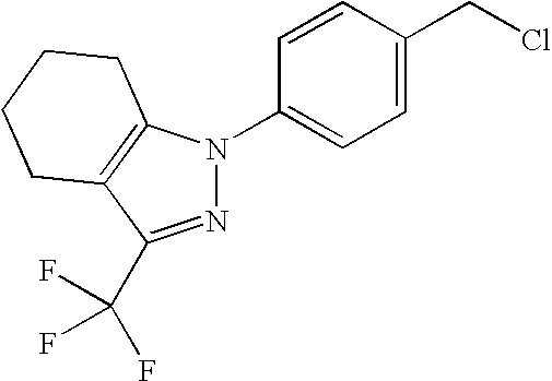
C1=C(CCl)C=CC(N2N=C(C(F)(F)F)C3=C2CCCC3)=C1
